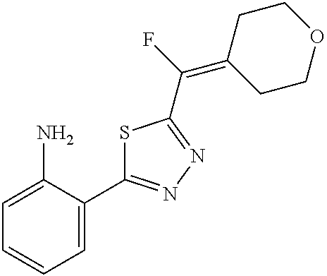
C1=C(N)C(C2=NN=C(C(F)=C3CCOCC3)S2)=CC=C1
